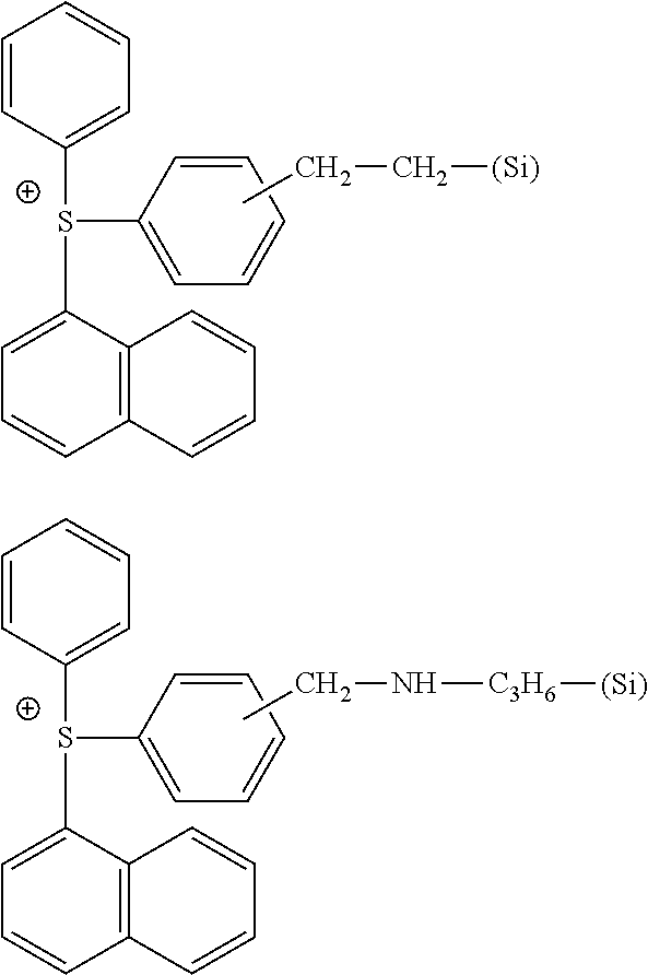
CCC[(Si)].C1=CC([S+](C2=CC=CC3=C2C=CC=C3)C2=CC=CC=C2)=CC=C1.CCN[C3H6][(Si)].C1=CC([S+](C2=CC=CC3=C2C=CC=C3)C2=CC=CC=C2)=CC=C1
